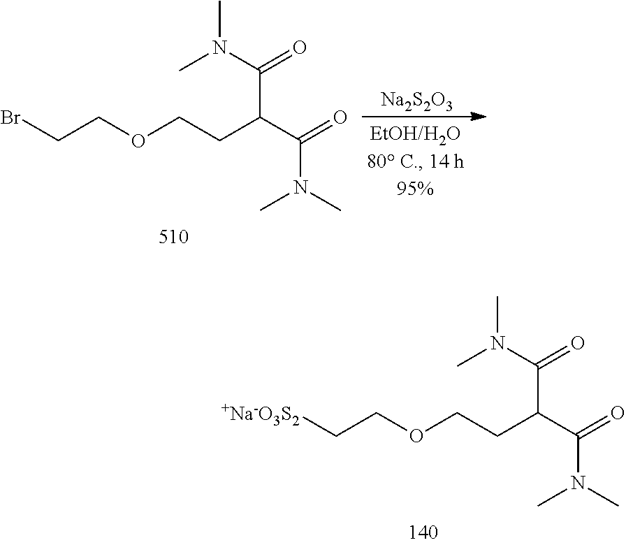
BrCCOCCC(C(N(C)C)=O)C(N(C)C)=O.[Na2S2O3].[+Na-O3S2]CCOCCC(C(N(C)C)=O)C(N(C)C)=O
